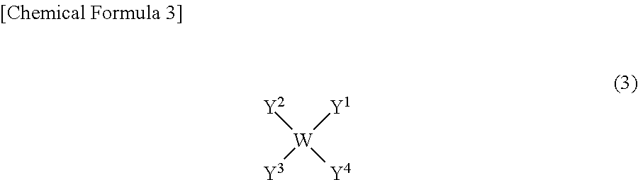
[Y2][W]([Y1])([Y3])[Y4]
